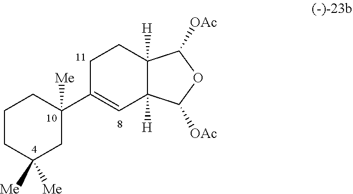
C1CC([Me])([Me])CC(C2=CC3([H])C([H])(CC2)C([OAc])OC3[OAc])([Me])C1
